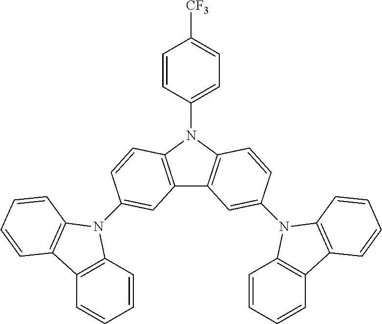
C1=CC(N2C3=C(C4=C2C=CC(N2C5=C(C=CC=C5)C5=C2C=CC=C5)=C4)C=C(N2C4=C(C=CC=C4)C4=C2C=CC=C4)C=C3)=CC=C1[CF3]
